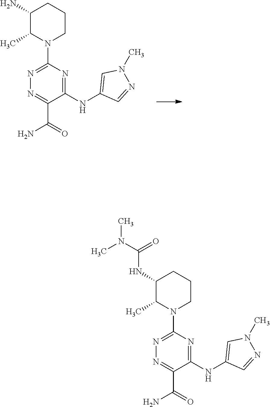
NC1C(C)N(C2=NN=C(C(N)=O)C(NC3=CN(C)N=C3)=N2)CCC1.N(C(=O)NC1C(C)N(C2=NN=C(C(N)=O)C(NC3=CN(C)N=C3)=N2)CCC1)(C)C
